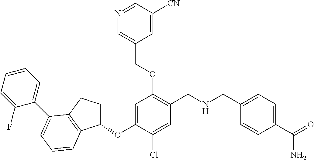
C1(OC2=CC(OCC3=CN=CC([CN])=C3)=C(CNCC3=CC=C(C(=O)N)C=C3)C=C2Cl)CCC2=C1C=CC=C2C1=CC=CC=C1F
